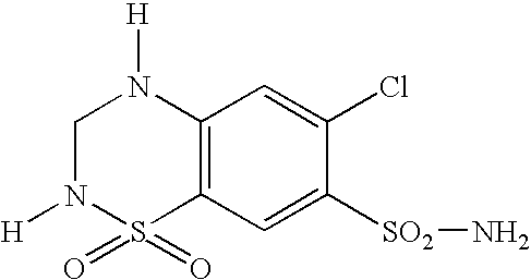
C1N([H])S(=O)(=O)C2=C(N1[H])C=C(Cl)C([SO2]N)=C2
